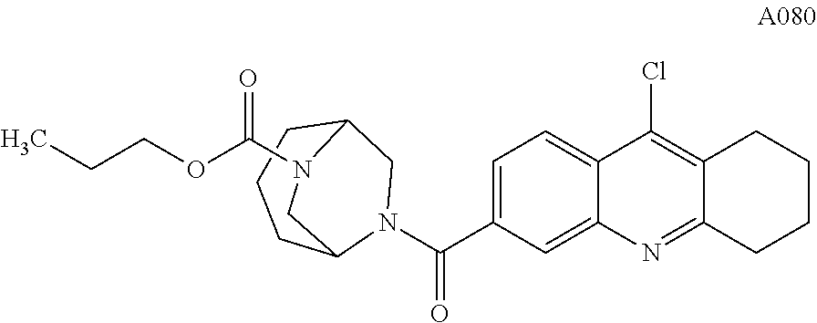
C1=C(C(N2CC3CCCC2CN3C(=O)OCCC)=O)C=C2C(=C1)C(Cl)=C1C(=N2)CCCC1
